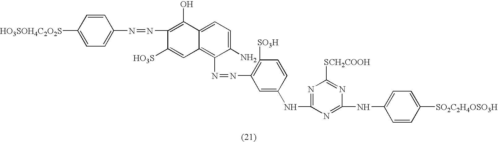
C1=C([HO3SOH4C2O2S])C=CC(N=NC2=C(O)C3=CC=C(N)C(N=NC4=C([SO3H])C=CC(NC5=NC([SCH2COOH])=NC(NC6=CC=C([SO2C2H4OSO3H])C=C6)=N5)=C4)=C3C=C2[HO3S])=C1
